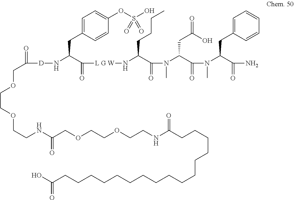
C(C(=O)[L G W]NC(C(N(C)C(C(=O)N(C(C(N)=O)CC1=CC=CC=C1)C)CC(O)=O)=O)CCCC)(CC1=CC=C(OS(O)(=O)=O)C=C1)N[D]C(COCCOCCNC(COCCOCCNC(CCCCCCCCCCCCCCCCC(O)=O)=O)=O)=O
